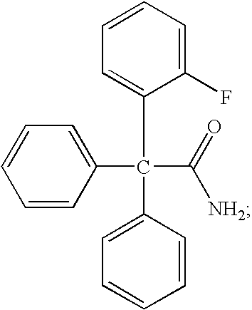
C1=CC(C(C2=CC=CC=C2F)(C2=CC=CC=C2)C([NH2])=O)=CC=C1
